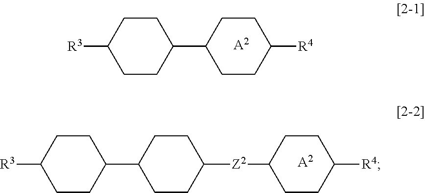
C1CC([R4])CCC1C1CCC([R3])CC1.[A2].C1CC([Z2]C2CCC([R4])CC2)CCC1C1CCC([R3])CC1.[A2]
